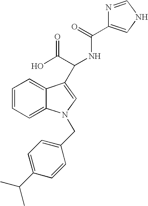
C1=CC=C2C(=C1)N(CC1=CC=C(C(C)C)C=C1)C=C2C(NC(=O)C1=CNC=N1)C(O)=O
